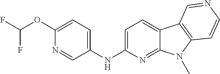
C1=NC(OC(F)F)=CC=C1NC1=CC=C2C(=N1)N(C)C1=C2C=NC=C1
